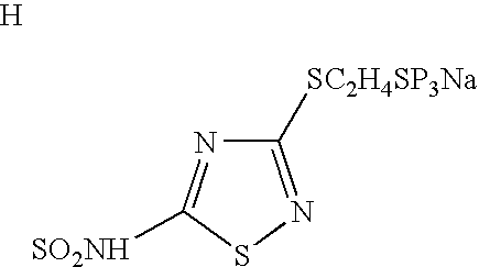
C1([SC2H4SP3Na])=NSC([SO2NH])=N1.[H]
